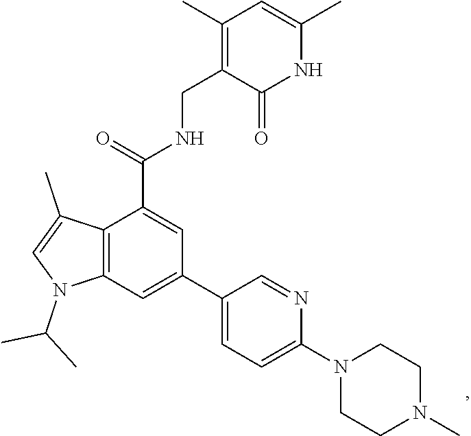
C1CN(C2=CC=C(C3=CC4=C(C(C)=CN4C(C)C)C(C(NCC4=C(C)C=C(C)NC4=O)=O)=C3)C=N2)CCN1C
